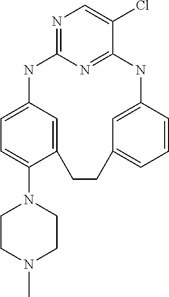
N1=C2N=C(C(Cl)=C1)NC1=CC(=CC=C1)CCC1=CC(=CC=C1N1CCN(C)CC1)N2
